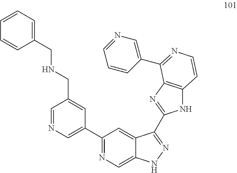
C1=NC=C(C2=NC=C3C(=C2)C(C2=NC4=C(N2)C=CN=C4C2=CN=CC=C2)=NN3)C=C1CNCC1=CC=CC=C1
